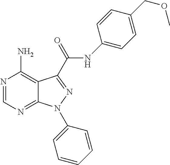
C12=NC=NC(N)=C1C(C(=O)NC1=CC=C(COC)C=C1)=NN2C1=CC=CC=C1
